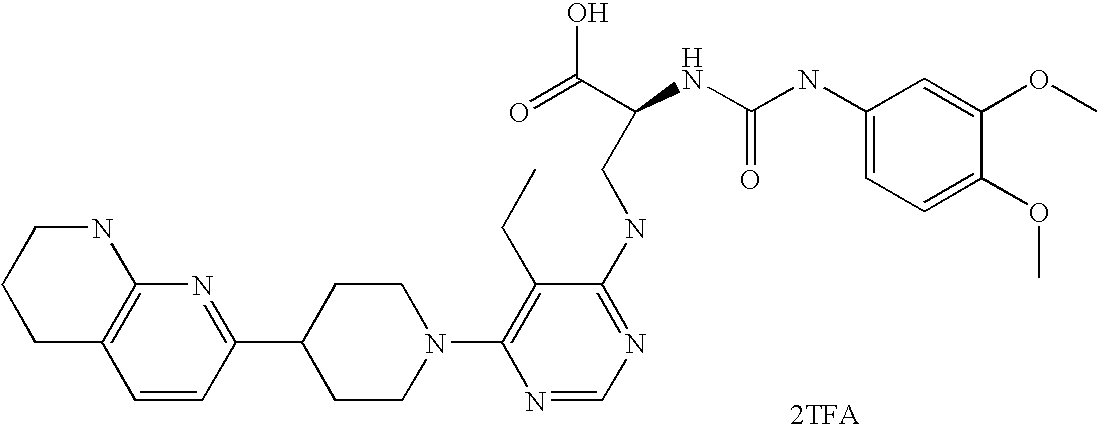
C1=CC(C2CCN(C3=C(CC)C(NCC(NC(NC4=CC=C(OC)C(OC)=C4)=O)C(=O)O)=NC=N3)CC2)=NC2=C1CCCN2.[2TFA]
